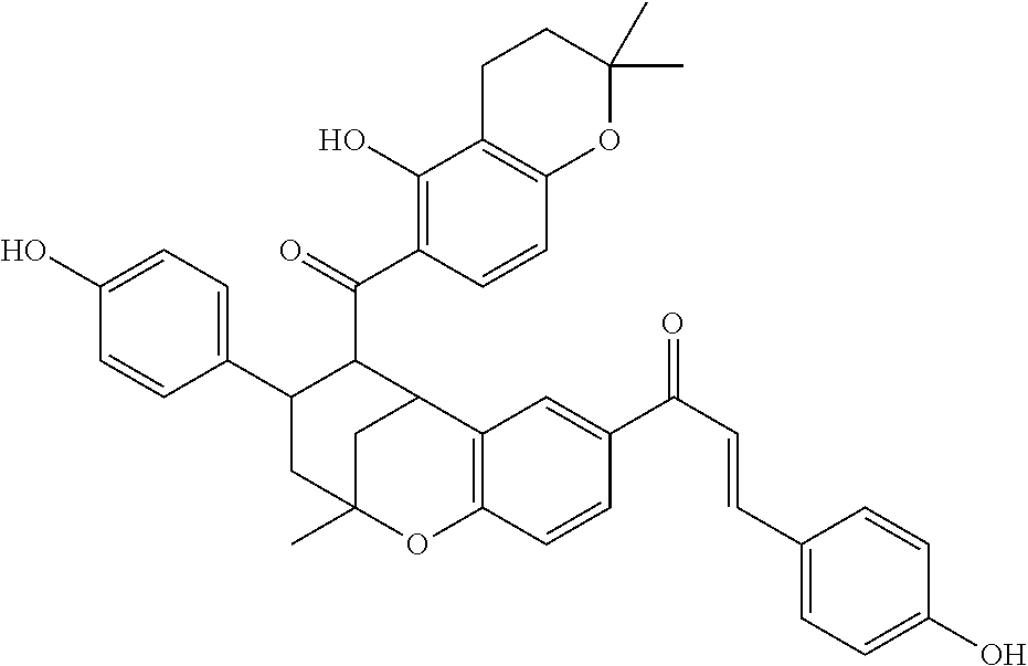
C1(O)=CC=C(C2CC3(C)OC4=C(C(C2C(=O)C2=C(O)C5=C(C=C2)OC(C)(C)CC5)C3)C=C(C(=O)C=CC2=CC=C(O)C=C2)C=C4)C=C1
